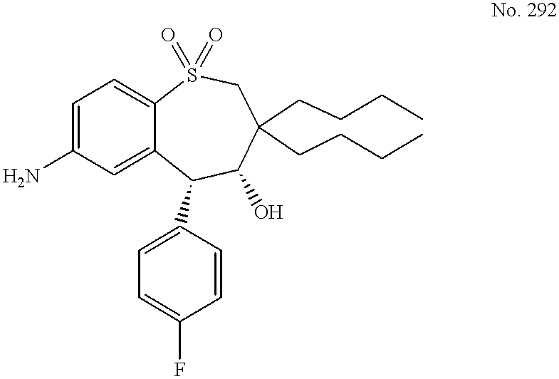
C1=C(N)C=C2C(=C1)S(=O)(=O)CC(CCCC)(CCCC)C(O)C2C1=CC=C(F)C=C1
